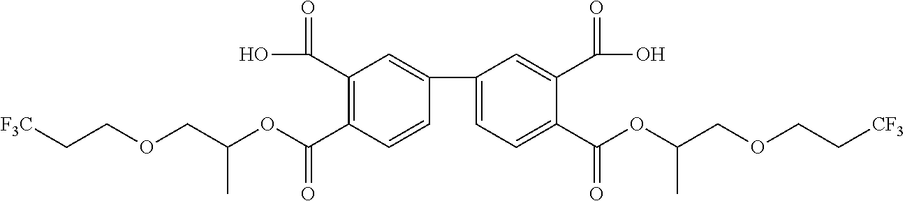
C1=C(C2=CC(C(O)=O)=C(C(OC(COCC[F3C])C)=O)C=C2)C=C(C(O)=O)C(C(OC(COCC[CF3])C)=O)=C1
